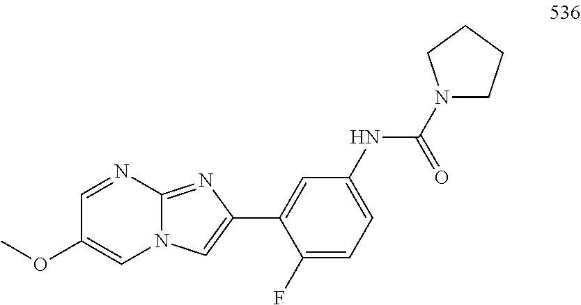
C1(F)=CC=C(NC(N2CCCC2)=O)C=C1C1=CN2C(=N1)N=CC(OC)=C2
